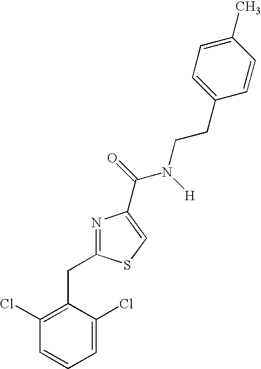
N1=C(CC2=C(Cl)C=CC=C2Cl)SC=C1C(=O)N([H])CCC1=CC=C(C)C=C1
